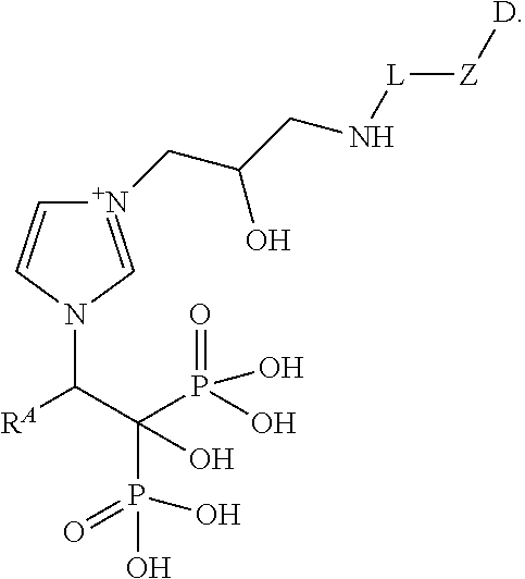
N1(C([RA])C(P(=O)(O)O)(P(O)(=O)O)O)C=[N+](CC(CN[L][Z][D])O)C=C1
